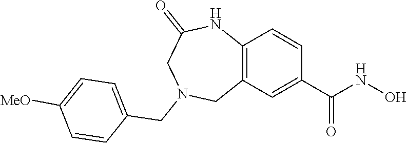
C12=C(C=C(C(NO)=O)C=C1)CN(CC1=CC=C([MeO])C=C1)CC(=O)N2
